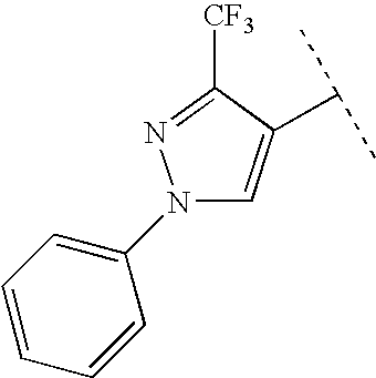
N1(C2=CC=CC=C2)C=C(C(C)C)C([CF3])=N1
